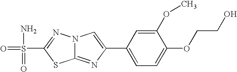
N12C(=NC(C3=CC=C(OCCO)C(OC)=C3)=C1)SC(S(=O)(N)=O)=N2
